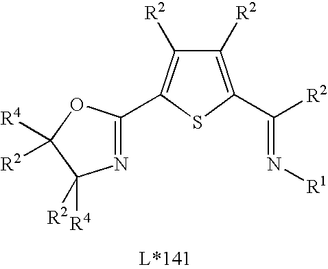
N(=C([R2])C1=C([R2])C([R2])=C(C2=NC([R2])([R4])C([R4])([R2])O2)S1)[R1]
